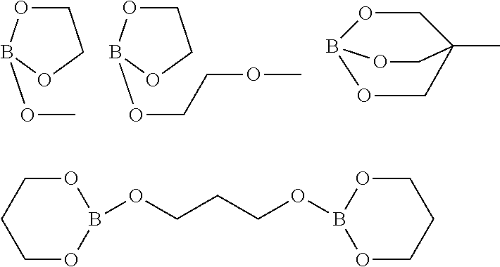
C1COB(OC)O1.C1COB(OCCOC)O1.B12OCC(C)(CO1)CO2.O1CCCOB1OCCCOB1OCCCO1
